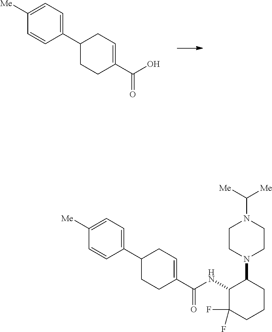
C1(C2CCC(C(O)=O)=CC2)=CC=C([Me])C=C1.N1(C2C(NC(C3=CCC(C4=CC=C([Me])C=C4)CC3)=O)C(F)(F)CCC2)CCN(C([Me])[Me])CC1
